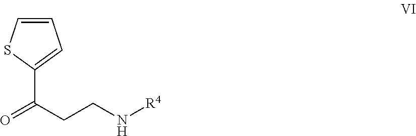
O=C(CCN[R4])C1=CC=CS1
